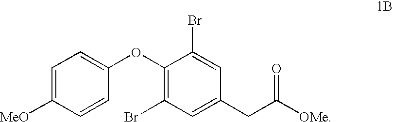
C1=C([MeO])C=CC(OC2=C(Br)C=C(CC(=O)[OMe])C=C2Br)=C1
